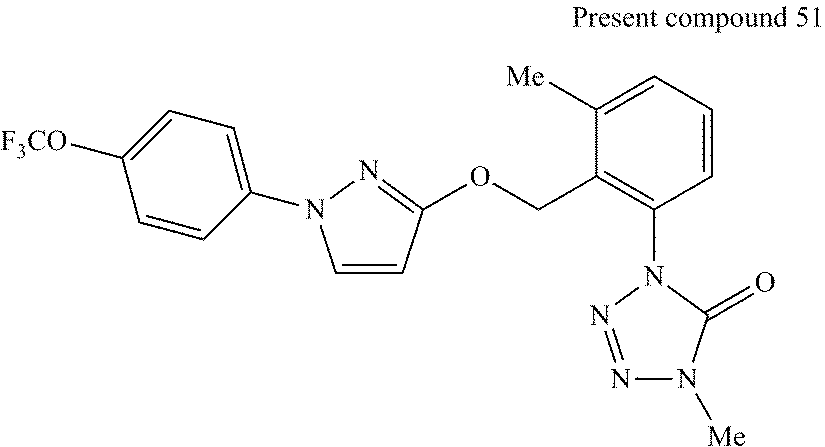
C1=CC(OCC2=C(N3N=NN([Me])C3=O)C=CC=C2[Me])=NN1C1=CC=C([F3CO])C=C1
